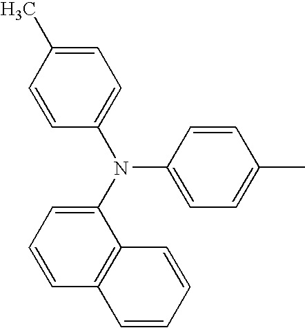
N(C1=CC=C(C)C=C1)(C1=CC=CC2=C1C=CC=C2)C1=CC=C(C)C=C1
